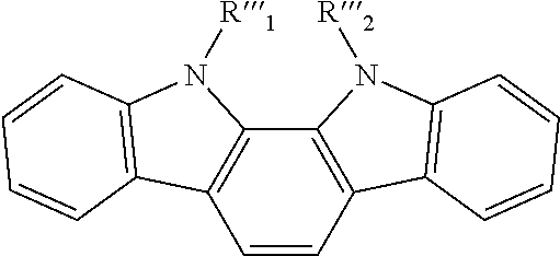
C12=C(C=CC3=C1N([R2])C1=C3C=CC=C1)C1=C(N2[R1])C=CC=C1
